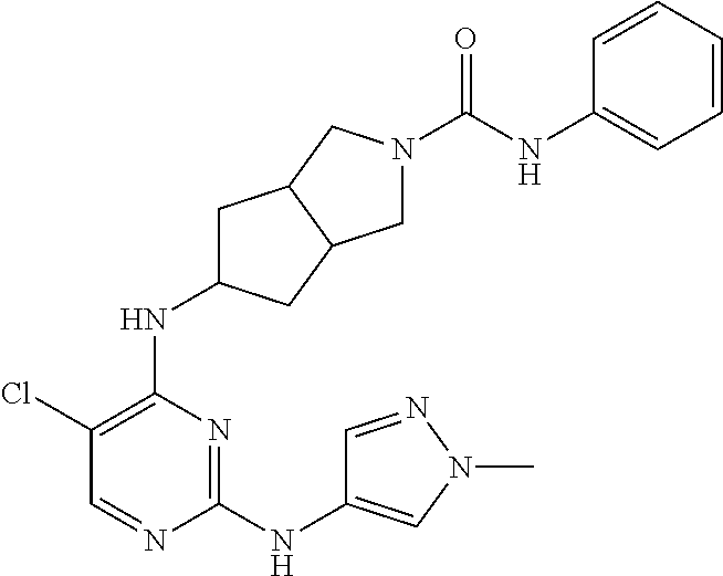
C1C(NC2=C(Cl)C=NC(NC3=CN(C)N=C3)=N2)CC2C1CN(C(NC1=CC=CC=C1)=O)C2
